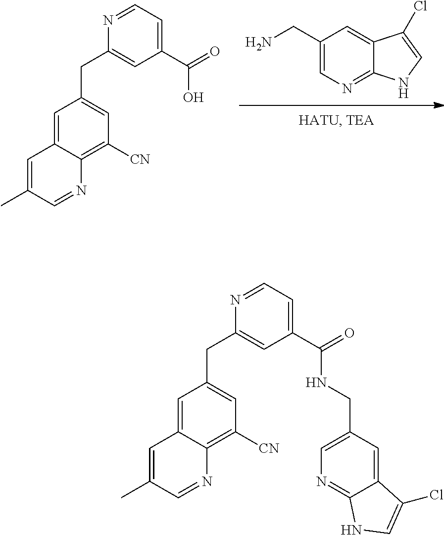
C1(CN)=CN=C2C(=C1)C(Cl)=CN2.C1(C)=CC2=CC(CC3=CC(C(=O)O)=CC=N3)=CC([CN])=C2N=C1.C1(C)=CC2=CC(CC3=CC(C(=O)NCC4=CN=C5C(=C4)C(Cl)=CN5)=CC=N3)=CC([CN])=C2N=C1
